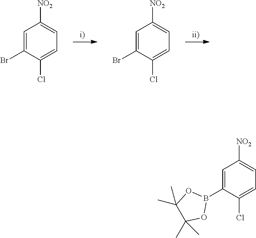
C1=C(Br)C(Cl)=CC=C1[NO2].C1=C(Br)C(Cl)=CC=C1[NO2].C1=C(B2OC(C)(C)C(C)(C)O2)C(Cl)=CC=C1[NO2]
